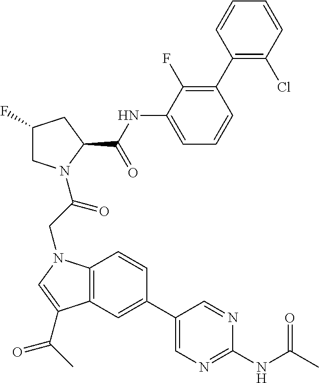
C1(C2=CC3=C(C=C2)N(CC(=O)N2CC(F)CC2C(NC2=CC=CC(C4=C(Cl)C=CC=C4)=C2F)=O)C=C3C(C)=O)=CN=C(NC(C)=O)N=C1
